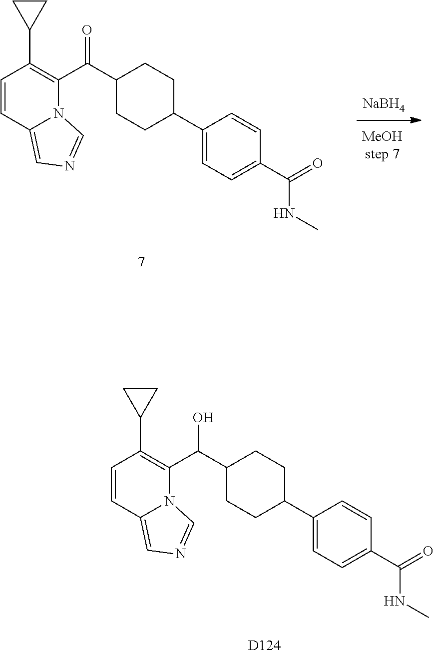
C1=CC2=CN=CN2C(C(C2CCC(C3=CC=C(C(NC)=O)C=C3)CC2)=O)=C1C1CC1.[NaBH4].C1=CC2=CN=CN2C(C(C2CCC(C3=CC=C(C(NC)=O)C=C3)CC2)O)=C1C1CC1.[D124]
